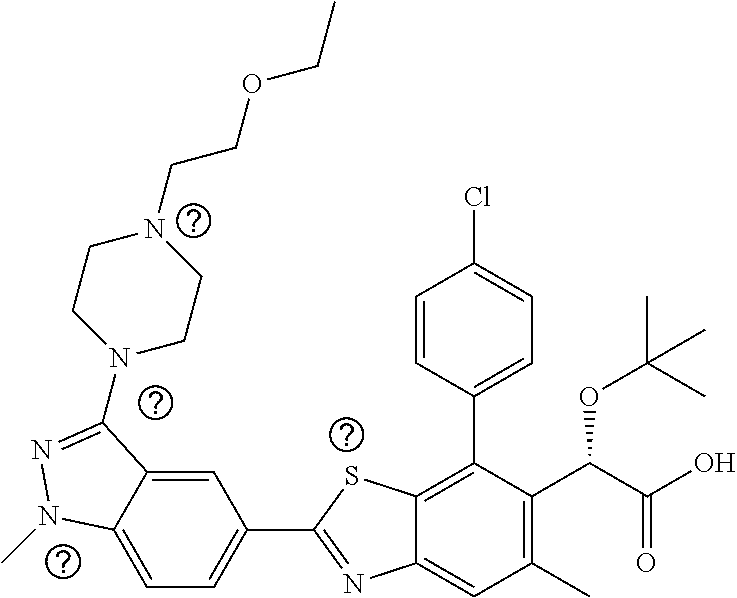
C1=C2C(=CC(C3=NC4=CC(C)=C(C(C(O)=O)OC(C)(C)C)C(C5=CC=C(Cl)C=C5)=C4S3)=C1)C(N1CCN(CCOCC)CC1)=NN2C
